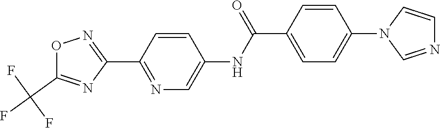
O1C(C(F)(F)F)=NC(C2=NC=C(NC(=O)C3=CC=C(N4C=NC=C4)C=C3)C=C2)=N1
